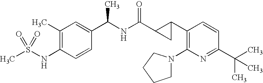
C1(C)=C(NS(C)(=O)=O)C=CC(C(C)NC(C2CC2C2=C(N3CCCC3)N=C(C(C)(C)C)C=C2)=O)=C1
